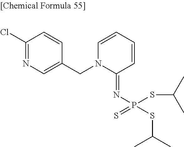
N1(CC2=CN=C(Cl)C=C2)C(=NP(SC(C)C)(SC(C)C)=S)C=CC=C1
